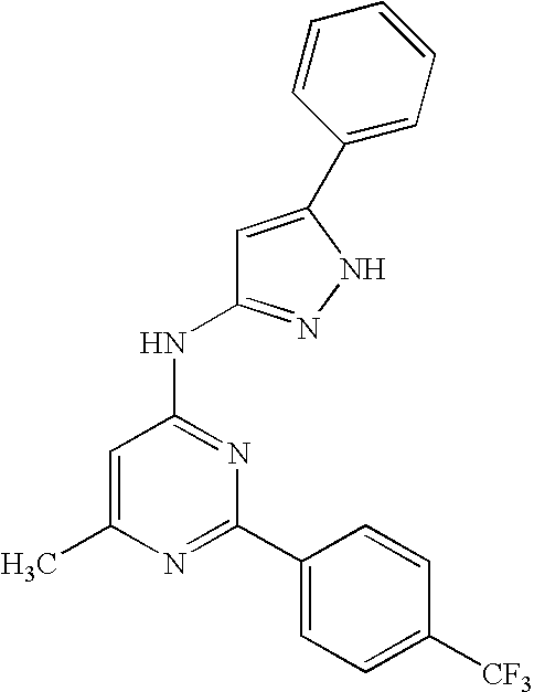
N1=C(C2=CC=C([CF3])C=C2)N=C(NC2=NNC(C3=CC=CC=C3)=C2)C=C1C
